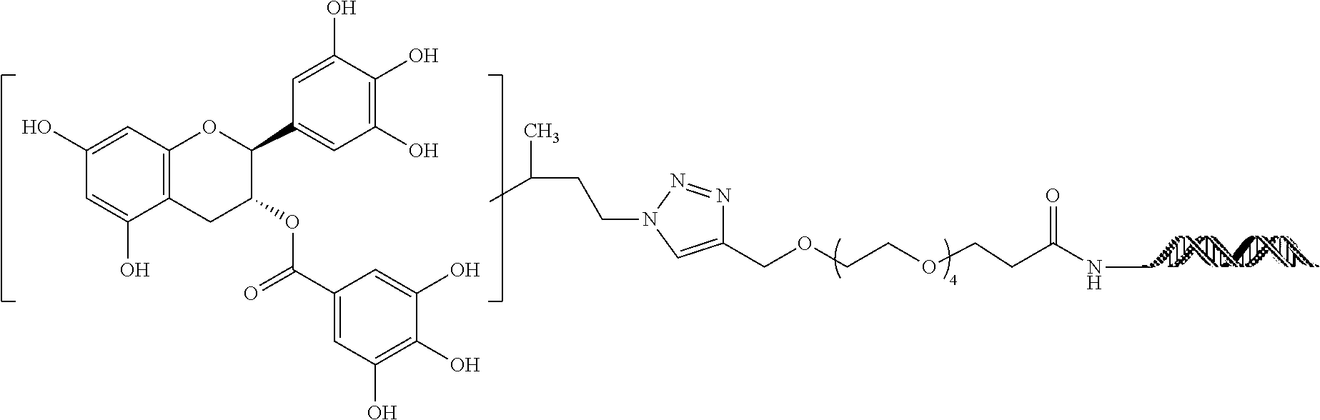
C1(COCCOCCC(NC)=O)=CN(CCC(C)C)N=N1.C12=C(C=C(O)C=C1O)OC(C1=CC(O)=C(O)C(O)=C1)C(OC(C1=CC(O)=C(O)C(O)=C1)=O)C2
